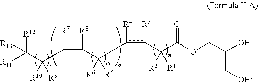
[R12]C([R11])([R13])C(c([R7])c([R8])C([R6])([R5])c([R4])c([R3])C(C(OCC(O)C[OH])=O)([R2])[R1])([R10])[R9]
